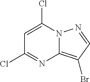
ClC1=CC(Cl)=NC2=C(Br)C=NN12
